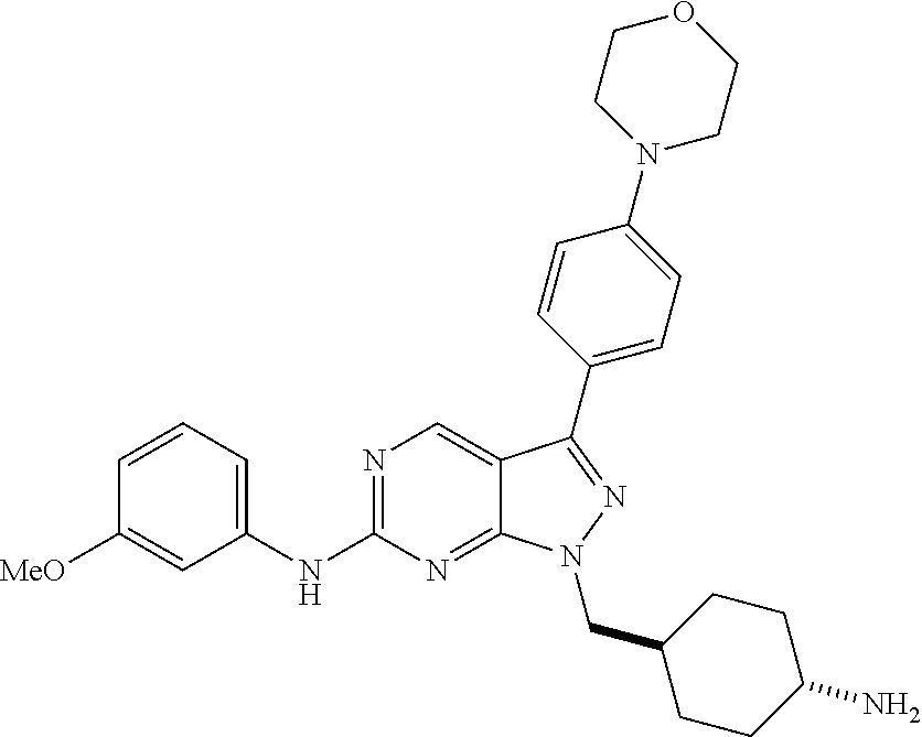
N1=C(NC2=CC=CC([MeO])=C2)N=C2C(=C1)C(C1=CC=C(N3CCOCC3)C=C1)=NN2CC1CCC(N)CC1
